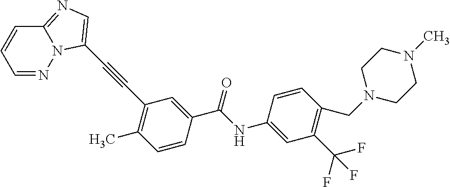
N(C(C1=CC(C#CC2=CN=C3N2N=CC=C3)=C(C)C=C1)=O)C1=CC(C(F)(F)F)=C(CN2CCN(C)CC2)C=C1
